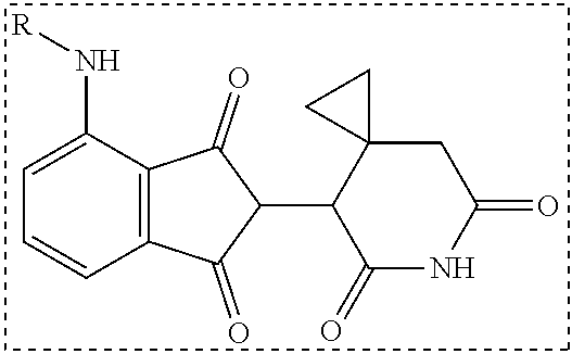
C12=C(C(N[R])=CC=C1)C(=O)C(C1C(=O)NC(=O)CC13CC3)C2=O
